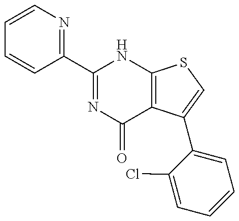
C1=CN=C(C2=NC(=O)C3=C(N2)SC=C3C2=CC=CC=C2Cl)C=C1
